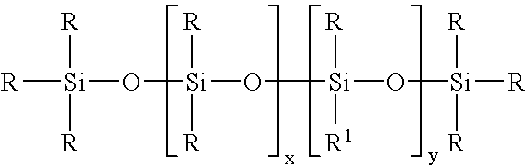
[R][Si](O[Si](O[Si](O[Si]([R])([R])[R])([R])[R1])([R])[R])([R])[R]
